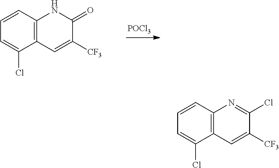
[POCl3].C12=C(C=CC=C1Cl)NC(=O)C([CF3])=C2.C12=C(C=CC=C1Cl)N=C(Cl)C([CF3])=C2
